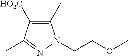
C1(C)=C([HO2C])C(C)=NN1CCOC
